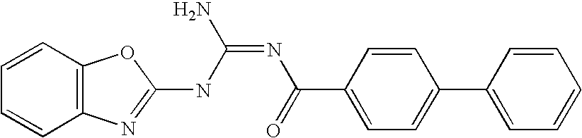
C12=C(N=C(NC(=NC(=O)C3=CC=C(C4=CC=CC=C4)C=C3)N)O1)C=CC=C2
